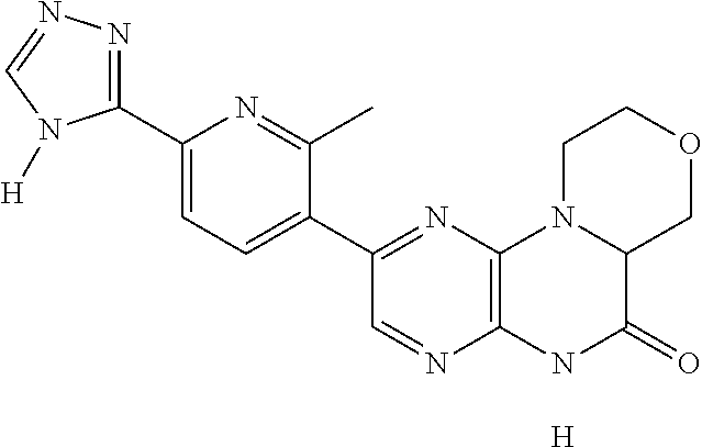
[H].C1(C2=NN=CN2[H])=CC=C(C2=NC3=C(N=C2)NC(=O)C2N3CCOC2)C(C)=N1
